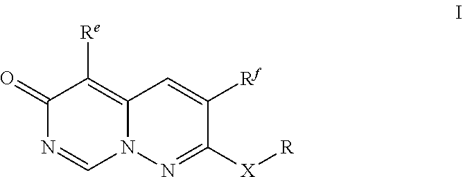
N12C(=C([Re])C(=O)N=C1)C=C([Rf])C([X][R])=N2
